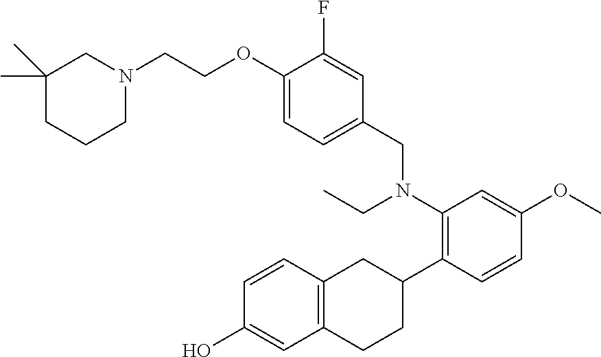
C1(C)(C)CCCN(CCOC2=CC=C(CN(C3=C(C4CC5=C(CC4)C=C(O)C=C5)C=CC(OC)=C3)CC)C=C2F)C1
